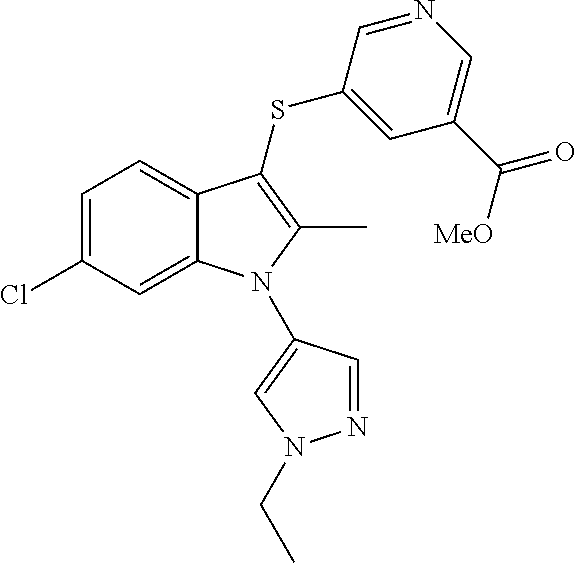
C1=C(Cl)C=C2C(=C1)C(SC1=CC(C([MeO])=O)=CN=C1)=C(C)N2C1=CN(CC)N=C1
